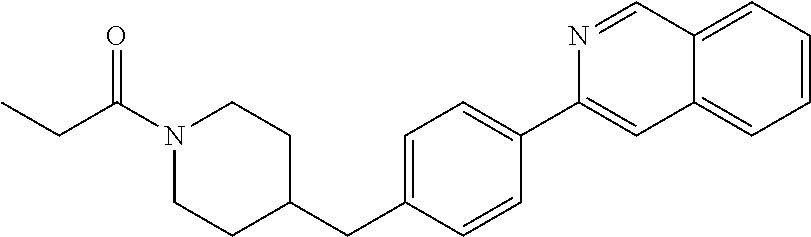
N1(C(CC)=O)CCC(CC2=CC=C(C3=CC4=CC=CC=C4C=N3)C=C2)CC1
